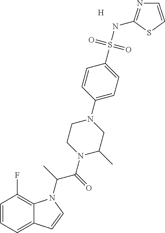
[H].C1=CC=C2C(=C1F)N(C(C)C(N1C(C)CN(C3=CC=C(S(NC4=NC=CS4)(=O)=O)C=C3)CC1)=O)C=C2
